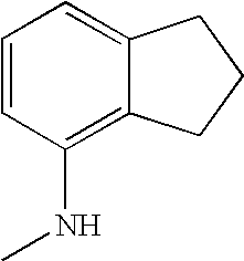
C1=CC(NC)=C2C(=C1)CCC2
